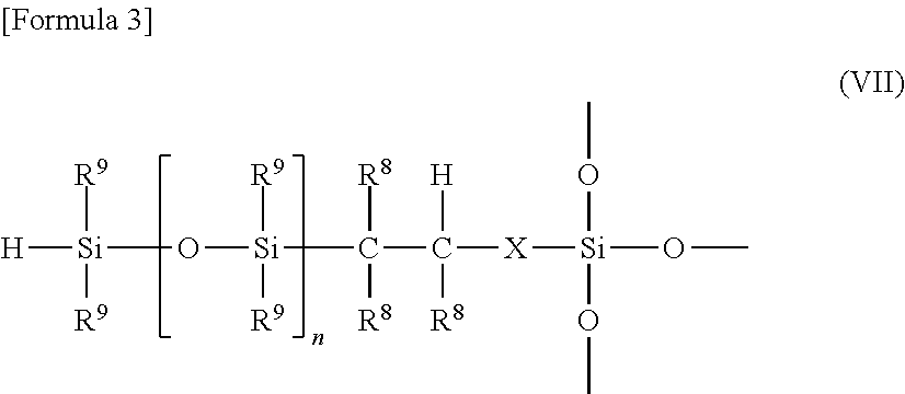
[H][Si]([R9])([R9])O[Si]([R9])([R9])C([R8])([R8])C([H])([R8])[X][Si](OC)(OC)OC
